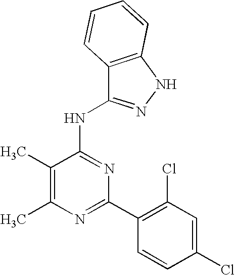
C1(C)=C(C)N=C(C2=C(Cl)C=C(Cl)C=C2)N=C1NC1=NNC2=C1C=CC=C2
